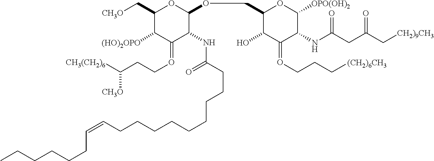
C1(C[CH3O])C([(HO)2OPO])C(=OCCC([CH3(CH2)6])[CH3O])C(NC(CCCCCCCCCC=CCCCCCC)=O)C(OCC2C(O)C(=OCCC[(CH2)6CH3])C(NC(CC(C[CH2)9CH3])=O)=O)C([OPO(OH)2])O2)O1
